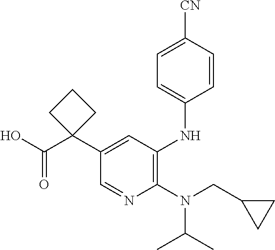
C1=NC(N(CC2CC2)C(C)C)=C(NC2=CC=C([CN])C=C2)C=C1C1(C(O)=O)CCC1
